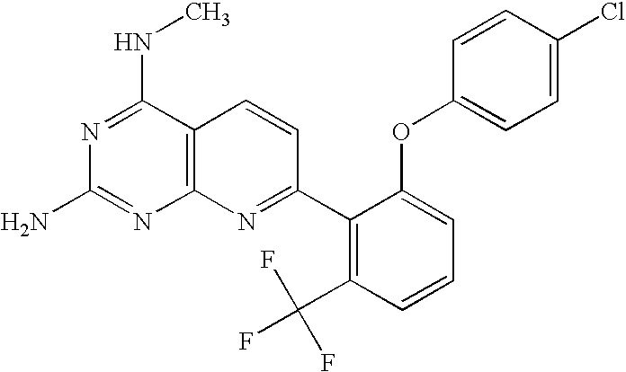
C12=C(C(NC)=NC(N)=N1)C=CC(C1=C(C(F)(F)F)C=CC=C1OC1=CC=C(Cl)C=C1)=N2
